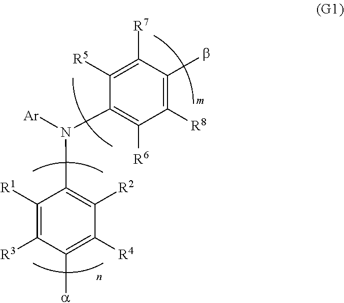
C1([R8])=C(b)C([R7])=C([R5])C(N([Ar])C2=C([R2])C([R4])=C([a])C([R3])=C2[R1])=C1[R6]
